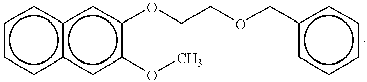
c1cc2c(cc1)cc(OCCOCc1ccccc1)c(OC)c2
